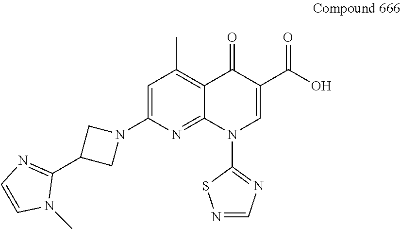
C1=C(N2CC(C3=NC=CN3C)C2)N=C2C(=C1C)C(=O)C(C(O)=O)=CN2C1=NC=NS1
